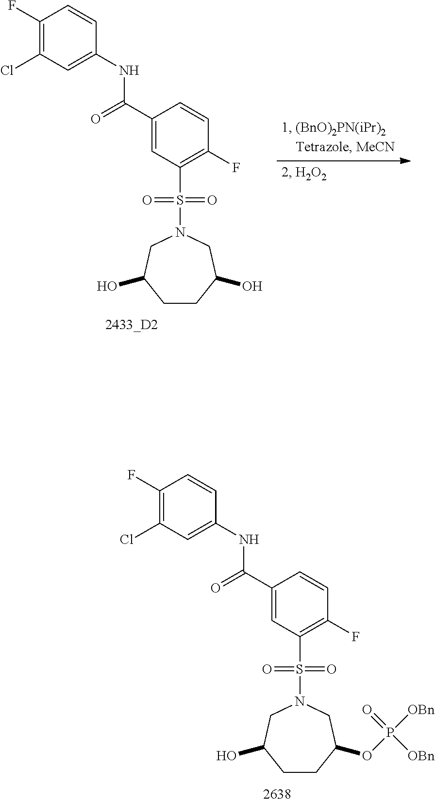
C1CC(OP([OBn])(=O)[OBn])CN(S(=O)(=O)C2=C(F)C=CC(C(=O)NC3=CC(Cl)=C(F)C=C3)=C2)CC1O.C1CC(O)CN(S(=O)(=O)C2=C(F)C=CC(C(=O)NC3=CC(Cl)=C(F)C=C3)=C2)CC1O
